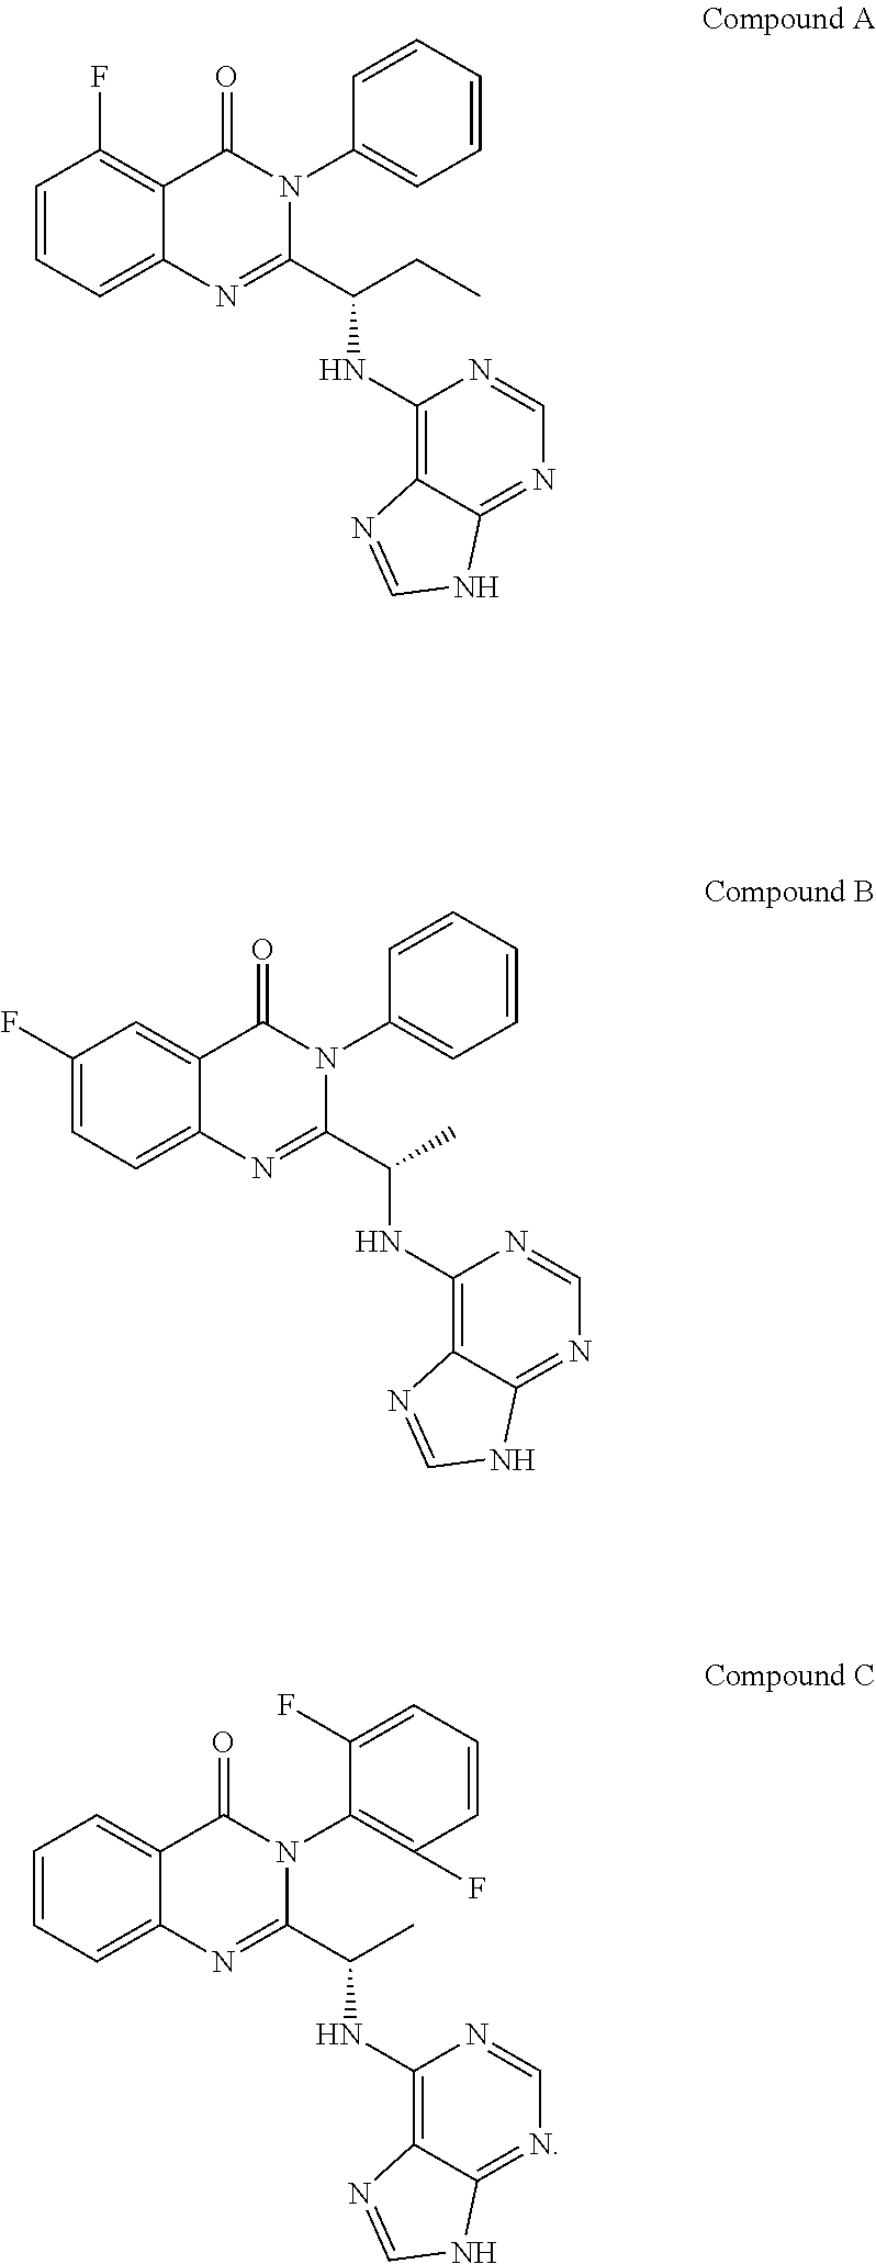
C1=CC=C2C(=C1F)C(=O)N(C1=CC=CC=C1)C(C(CC)NC1=C3C(=NC=N1)NC=N3)=N2.C1(F)=CC=C2C(=C1)C(=O)N(C1=CC=CC=C1)C(C(C)NC1=C3C(=NC=N1)NC=N3)=N2.C1=CC=C2C(=C1)C(=O)N(C1=C(F)C=CC=C1F)C(C(C)NC1=C3C(=NC=N1)NC=N3)=N2
